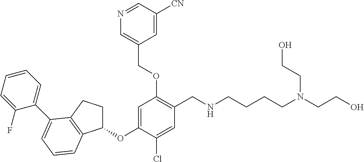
C1(OC2=CC(OCC3=CN=CC([CN])=C3)=C(CNCCCCN(CCO)CCO)C=C2Cl)CCC2=C1C=CC=C2C1=CC=CC=C1F
